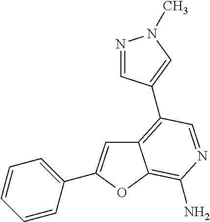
C12=C(C3=CN(C)N=C3)C=NC(N)=C1OC(C1=CC=CC=C1)=C2
